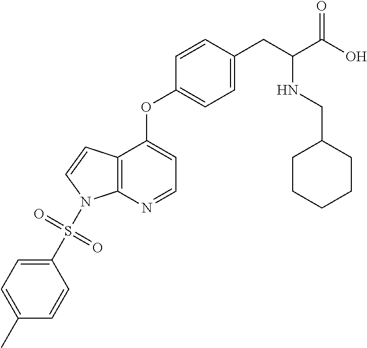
C12=C(N=CC=C1OC1=CC=C(CC(NCC3CCCCC3)C(O)=O)C=C1)N(S(=O)(=O)C1=CC=C(C)C=C1)C=C2
